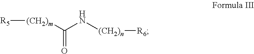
[R5][(CH2)m]C(N[(CH2)n][R6])=O
